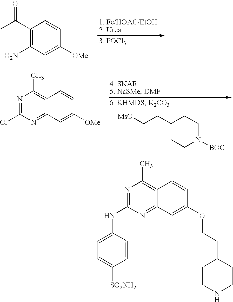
C1(C(C)=O)=C([O2N])C=C([OMe])C=C1.C1(CC[MsO])CCN([BOC])CC1.N1=C(Cl)N=C2C(=C1C)C=CC([OMe])=C2.N1=C(NC2=CC=C([SO2NH2])C=C2)N=C2C(=C1C)C=CC(OCCC1CCNCC1)=C2
